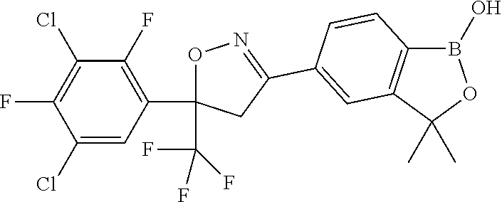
C1(Cl)=CC(C2(C(F)(F)F)ON=C(C3=CC4=C(B(O)OC4(C)C)C=C3)C2)=C(F)C(Cl)=C1F
